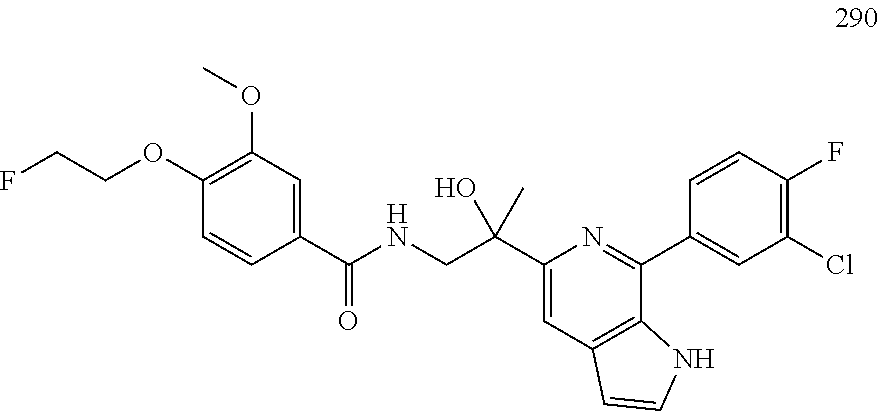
C1(OCCF)=C(OC)C=C(C(NCC(C2=CC3=C(C(C4=CC(Cl)=C(F)C=C4)=N2)NC=C3)(O)C)=O)C=C1
